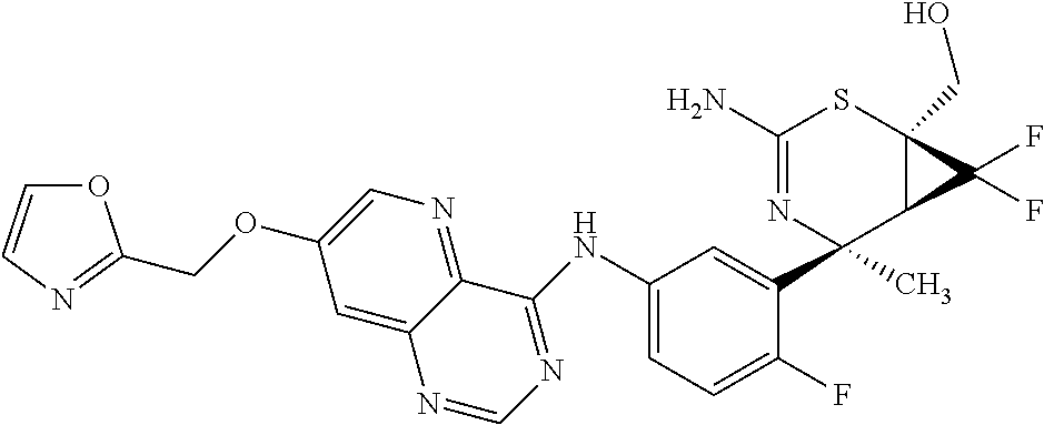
C1(NC2=CC=C(F)C(C3(C)C4C(F)(F)C4(CO)SC(N)=N3)=C2)=NC=NC2=CC(OCC3=NC=CO3)=CN=C12
